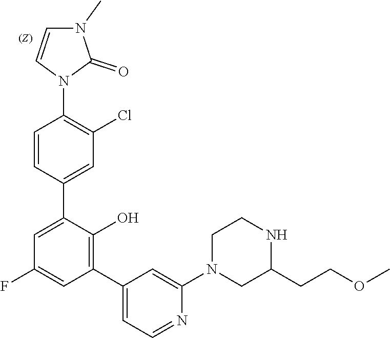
C1=CN(C2=C(Cl)C=C(C3=CC(F)=CC(C4=CC=NC(N5CC(CCOC)NCC5)=C4)=C3O)C=C2)C(=O)N1C
